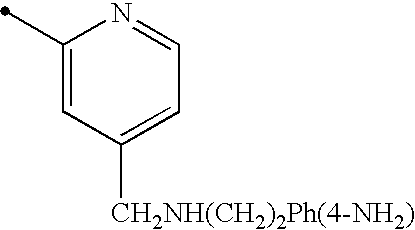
C1(C)=CC([CH2NH(CH2)2Ph(4-NH2)])=CC=N1
